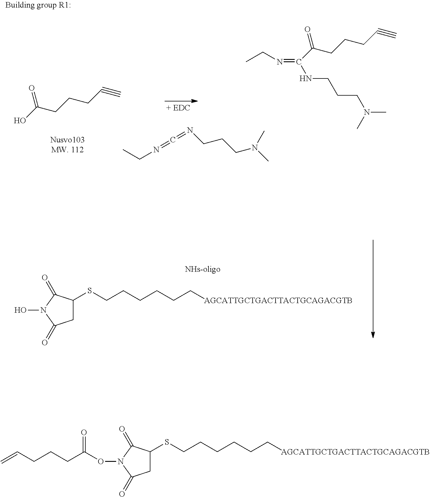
CCN=C=NCCCN(C)C.OC(CCCC#C)=O.CCN=C(NCCCN(C)C)C(CCCC#C)=O.C1C(SCCCCCC[AGCATTGCTGACTTACTGCAGACGTB])C(=O)N(O)C1=O.C1C(SCCCCCC[AGCATTGCTGACTTACTGCAGACGTB])C(=O)N(OC(CCCC=C)=O)C1=O
